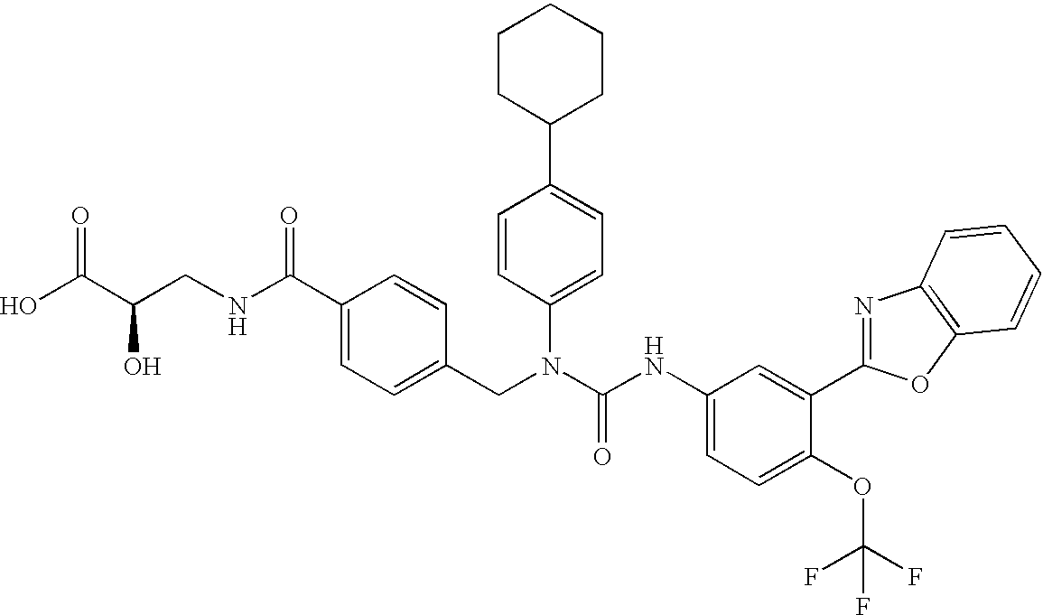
OC(C(CNC(C1=CC=C(CN(C(NC2=CC=C(OC(F)(F)F)C(C3=NC4=C(O3)C=CC=C4)=C2)=O)C2=CC=C(C3CCCCC3)C=C2)C=C1)=O)O)=O
